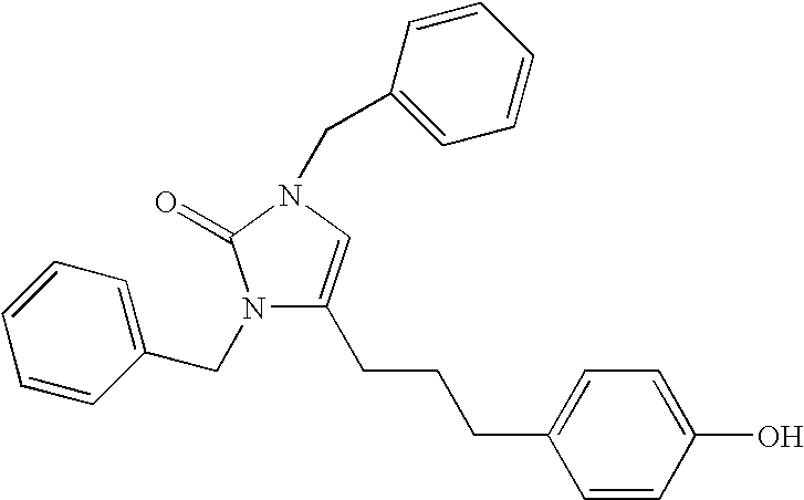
C1=CC(O)=CC=C1CCCC1=CN(CC2=CC=CC=C2)C(=O)N1CC1=CC=CC=C1
